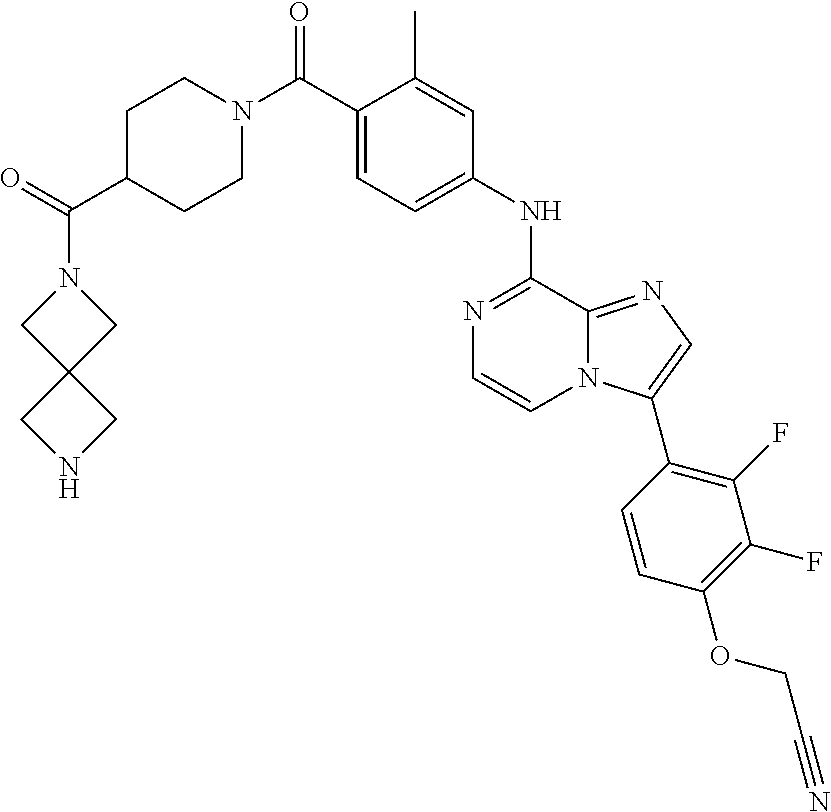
C1(NC2=NC=CN3C2=NC=C3C2=C(F)C(F)=C(OCC#N)C=C2)=CC=C(C(N2CCC(C(=O)N3CC4(C3)CNC4)CC2)=O)C(C)=C1
